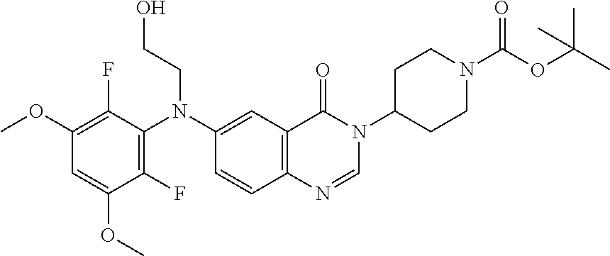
C1(F)=C(N(CCO)C2=CC3=C(C=C2)N=CN(C2CCN(C(=O)OC(C)(C)C)CC2)C3=O)C(F)=C(OC)C=C1OC
